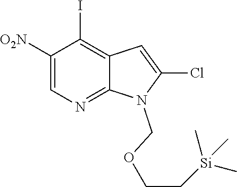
C1([O2N])=CN=C2C(=C1I)C=C(Cl)N2COCC[Si](C)(C)C
